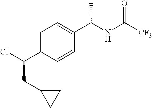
C(C1=CC=C(C(NC([CF3])=O)C)C=C1)(Cl)CC1CC1
